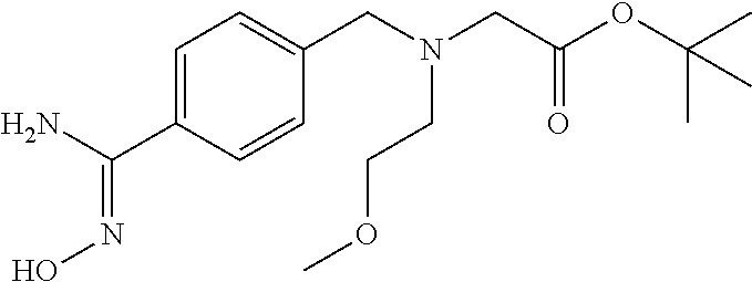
C1(C(N)=NO)=CC=C(CN(CC(OC(C)(C)C)=O)CCOC)C=C1
